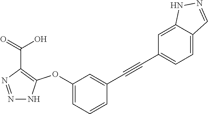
N1=NC(C(=O)O)=C(OC2=CC=CC(C#CC3=CC=C4C(=C3)NN=C4)=C2)N1
